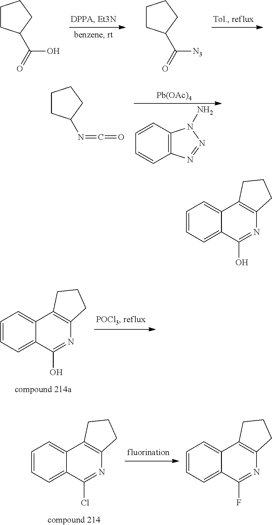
C1CC(C(=O)O)CC1.C1CC(C(=O)[N3])CC1.C12=C(C=CC=C1)N(N)N=N2.[Pb(OAc)4].C1CC(N=C=O)CC1.C1=CC=C2C(=C1)C1=C(N=C2O)CCC1.C1=CC=C2C(=C1)C1=C(N=C2F)CCC1.C1=CC=C2C(=C1)C1=C(N=C2Cl)CCC1.C1=CC=C2C(=C1)C1=C(N=C2O)CCC1
